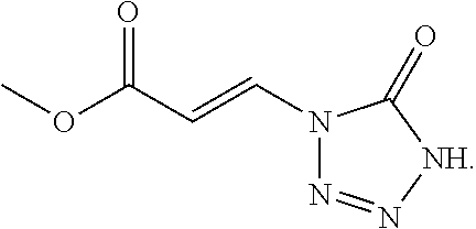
N1(C=CC(=O)OC)N=N[NH]C1=O
